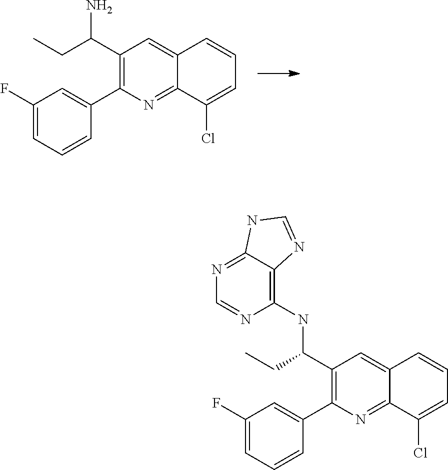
C1(F)=CC=CC(C2=C(C(N)CC)C=C3C(=N2)C(Cl)=CC=C3)=C1.C1(F)=CC=CC(C2=C(C(NC3=C4C(=NC=N3)NC=N4)CC)C=C3C(=N2)C(Cl)=CC=C3)=C1
